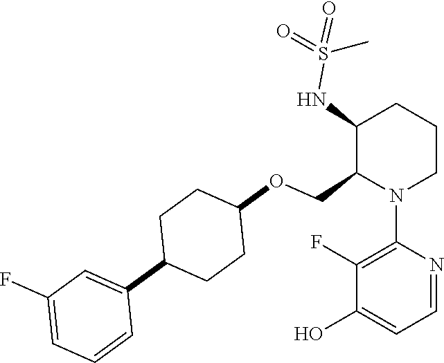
C1(COC2CCC(C3=CC(F)=CC=C3)CC2)N(C2=C(F)C(O)=CC=N2)CCCC1NS(=O)(=O)C
